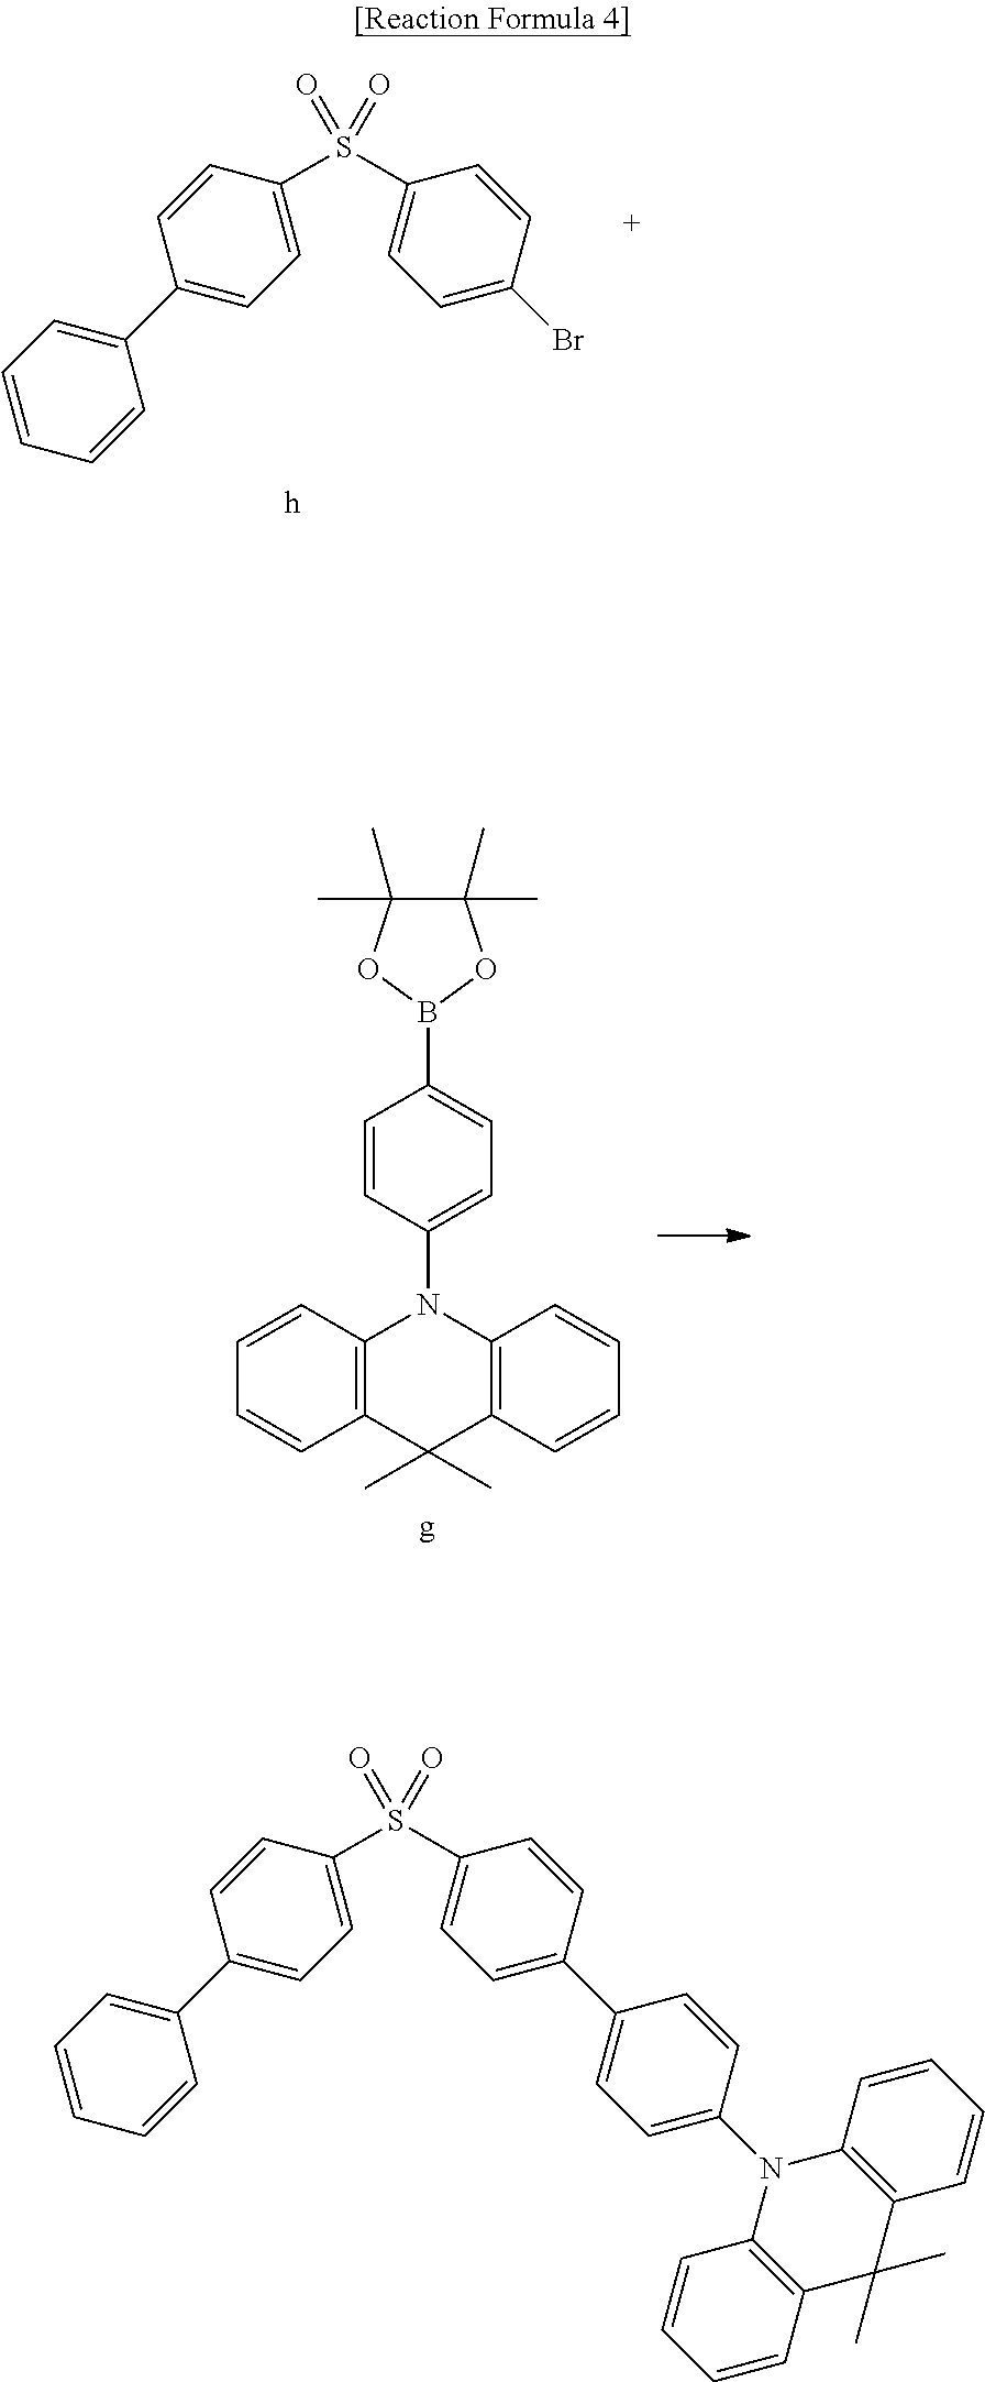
C1=CC(C2=CC=CC=C2)=CC=C1S(C1=CC=C(Br)C=C1)(=O)=O.C1(C)(C)C(C)(C)OB(C2=CC=C(N3C4=C(C(C)(C)C5=C3C=CC=C5)C=CC=C4)C=C2)O1.C1=CC(C2=CC=CC=C2)=CC=C1S(C1=CC=C(C2=CC=C(N3C4=C(C(C)(C)C5=C3C=CC=C5)C=CC=C4)C=C2)C=C1)(=O)=O
